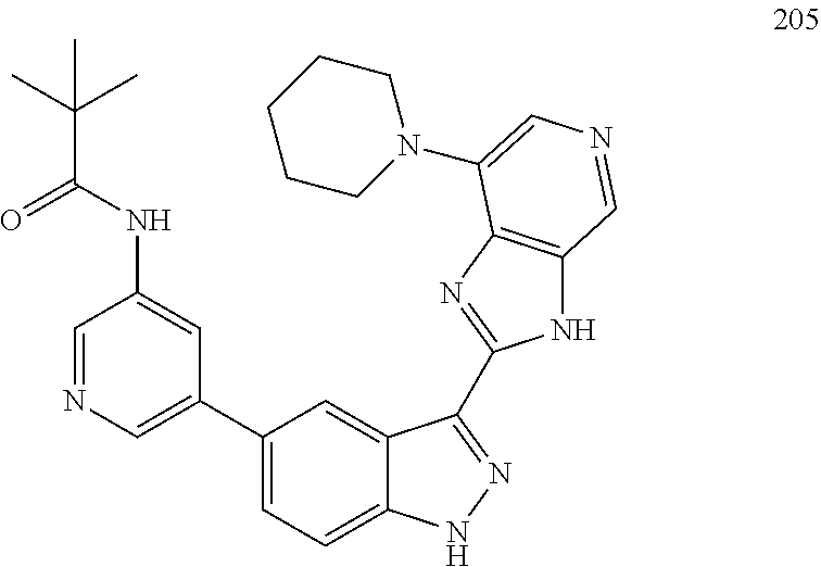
C1=NC=C(C2=CC=C3C(=C2)C(C2=NC4=C(N2)C=NC=C4N2CCCCC2)=NN3)C=C1NC(C(C)(C)C)=O
